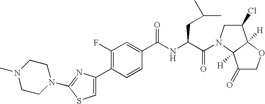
C(C(=O)N1CC(Cl)C2([H])C1([H])C(=O)CO2)(NC(C1=CC(F)=C(C2=CSC(N3CCN(C)CC3)=N2)C=C1)=O)CC(C)C
